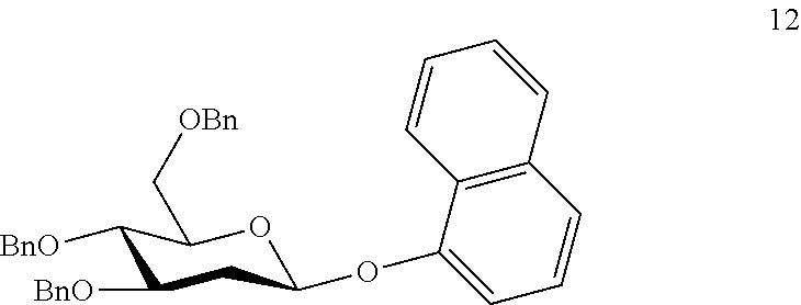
C1([BnO])C([BnO])CC(OC2=CC=CC3=C2C=CC=C3)OC1C[OBn]
